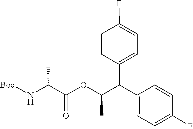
N(C(C(=O)OC(C(C1=CC=C(F)C=C1)C1=CC=C(F)C=C1)C)C)[Boc]
